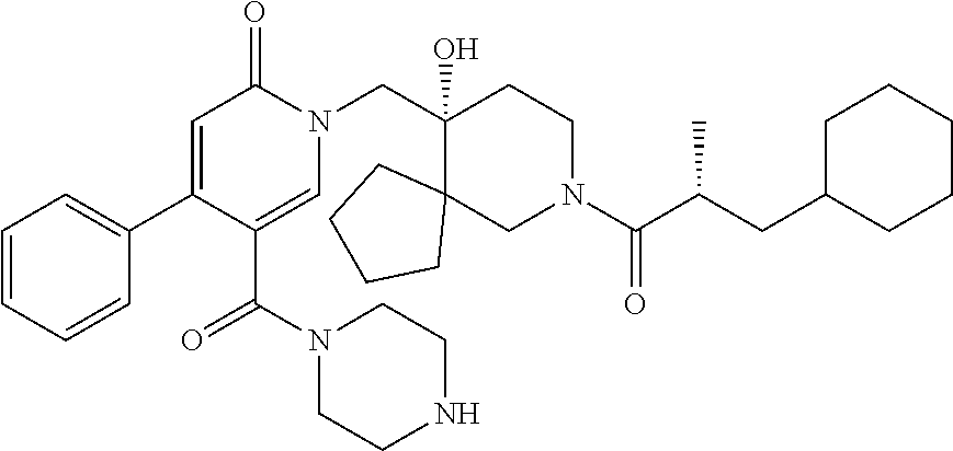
N1(CC2(O)C3(CN(C(=O)C(CC4CCCCC4)C)CC2)CCCC3)C(=O)C=C(C2=CC=CC=C2)C(C(=O)N2CCNCC2)=C1
